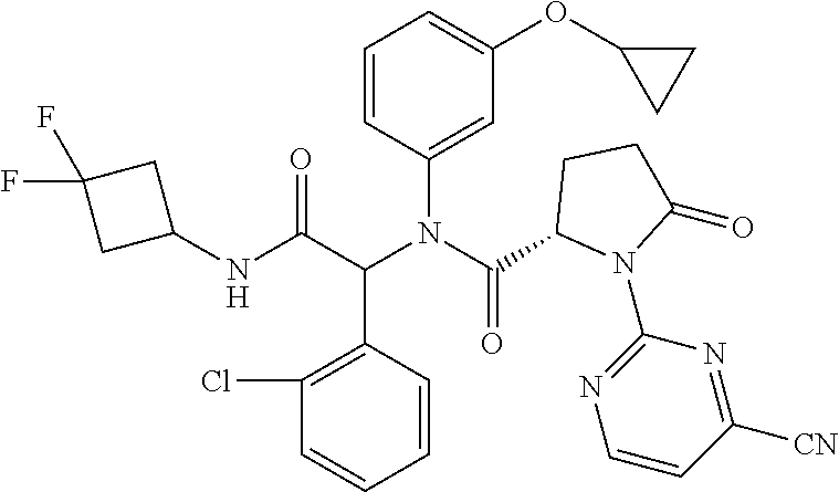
C1=CC(N(C(C2N(C3=NC=CC([CN])=N3)C(=O)CC2)=O)C(C(NC2CC(F)(F)C2)=O)C2=C(Cl)C=CC=C2)=CC(OC2CC2)=C1
